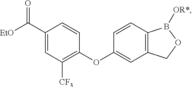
C1(C([EtO])=O)=CC([CF3])=C(OC2=CC3=C(C=C2)B([OR*])OC3)C=C1
